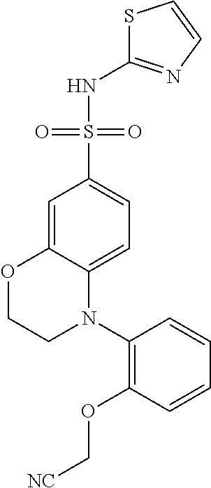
N(C1=NC=CS1)S(C1=CC=C2C(=C1)OCCN2C1=C(OC[NC])C=CC=C1)(=O)=O
